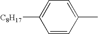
C1=CC(C)=CC=C1[C8H17]
